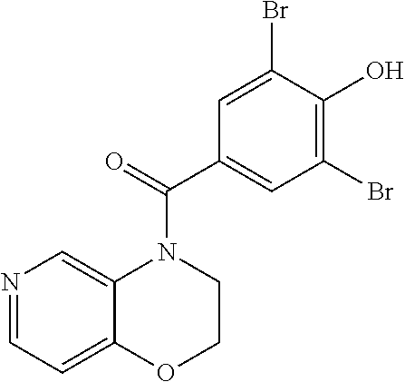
N1=CC=C2C(=C1)N(C(=O)C1=CC(Br)=C(O)C(Br)=C1)CCO2
